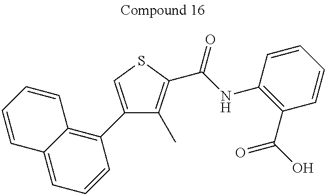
C1(C2=C3C(=CC=C2)C=CC=C3)=CSC(C(NC2=C(C(=O)O)C=CC=C2)=O)=C1C
